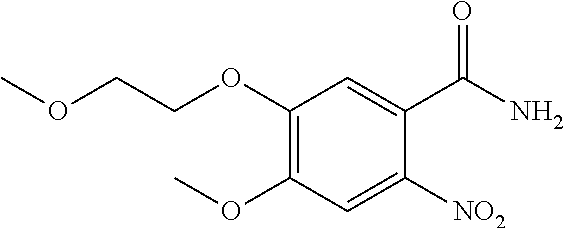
C1(OCCOC)=C(OC)C=C([NO2])C(C(N)=O)=C1
